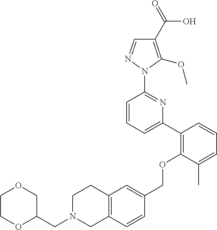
C1(C2=C(OCC3=CC4=C(C=C3)CN(CC3COCCO3)CC4)C(C)=CC=C2)=CC=CC(N2N=CC(C(=O)O)=C2OC)=N1
